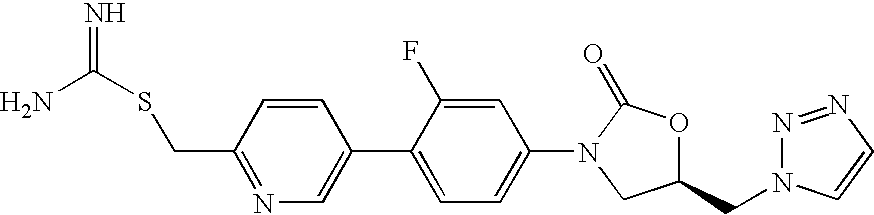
C1=CC(CSC(N)=N)=NC=C1C1=CC=C(N2C(=O)OC(CN3N=NC=C3)C2)C=C1F
